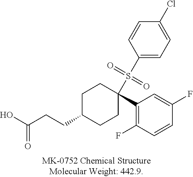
C1C(CCC(O)=O)CCC(C2=C(F)C=CC(F)=C2)(S(C2=CC=C(Cl)C=C2)(=O)=O)C1
